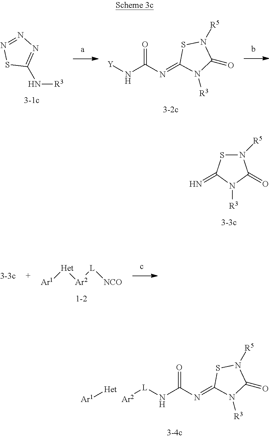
N1([R5])SC(=N)N([R3])C1=O.[Ar1][Het][Ar2][L][NCO].[Ar1][Het].[Ar2][L]NC(N=C1SN([R5])C(=O)N1[R3])=O.N([R3])C1=NN=NS1.[Y]NC(N=C1SN([R5])C(=O)N1[R3])=O
